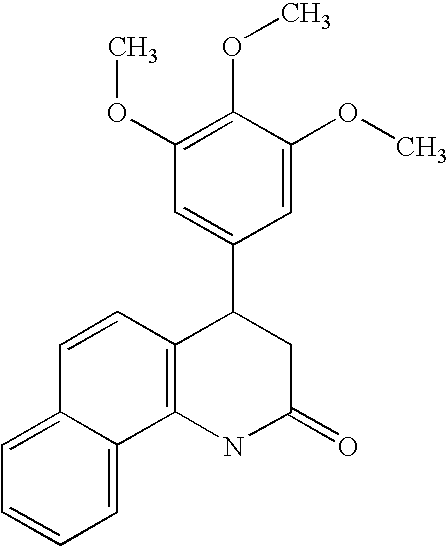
C1(OC)=C(OC)C(OC)=CC(C2C3=C(NC(=O)C2)C2=CC=CC=C2C=C3)=C1
